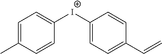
C1=C(C)C=CC([I+]C2=CC=C(C=C)C=C2)=C1
